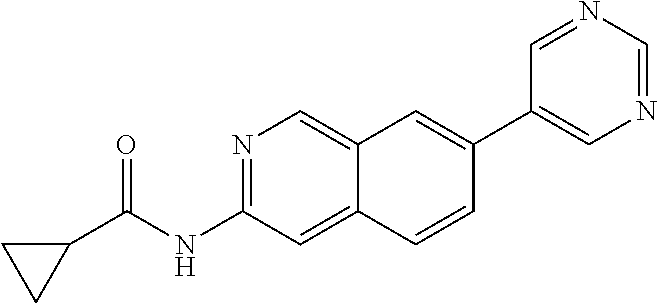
N1=C(NC(=O)C2CC2)C=C2C(=C1)C=C(C1=CN=CN=C1)C=C2
